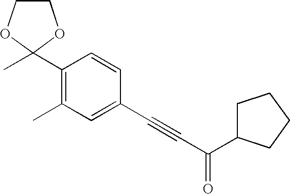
C1(C2(C)OCCO2)=C(C)C=C(C#CC(=O)C2CCCC2)C=C1
